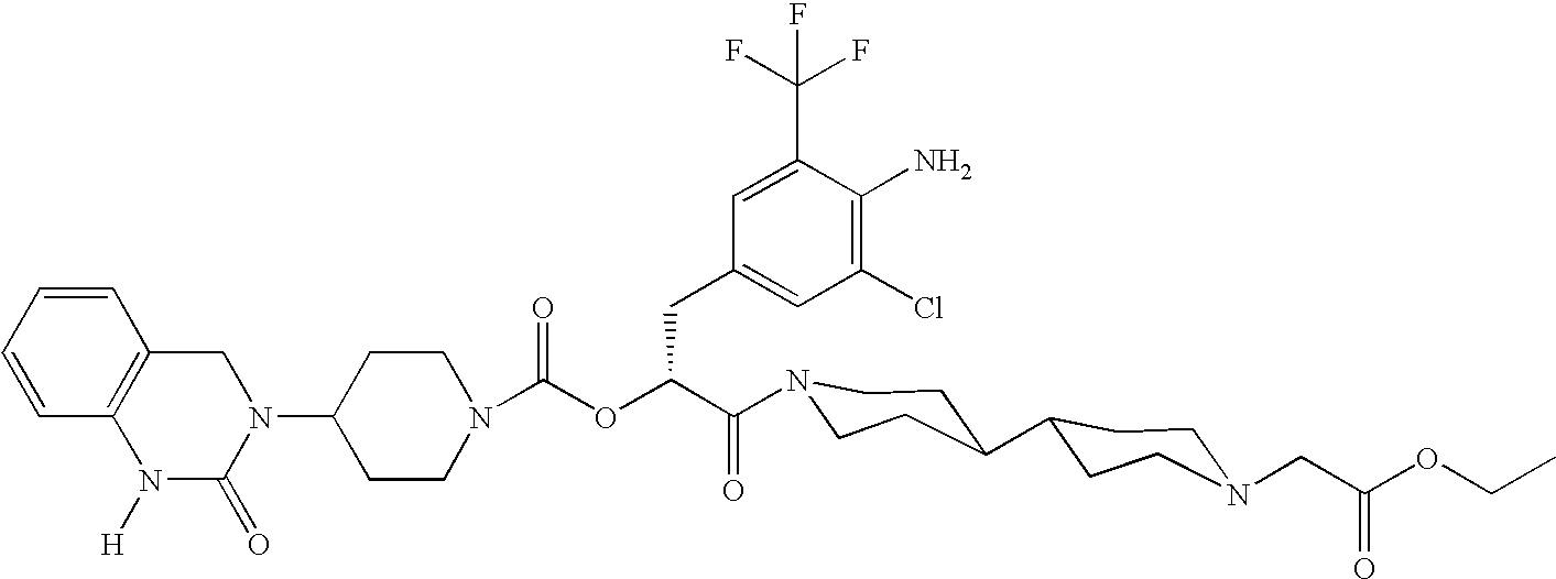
N1(C2CCN(C(OC(C(=O)N3CCC(C4CCN(CC(OCC)=O)CC4)CC3)CC3=CC(Cl)=C(N)C(C(F)(F)F)=C3)=O)CC2)CC2=C(N([H])C1=O)C=CC=C2
